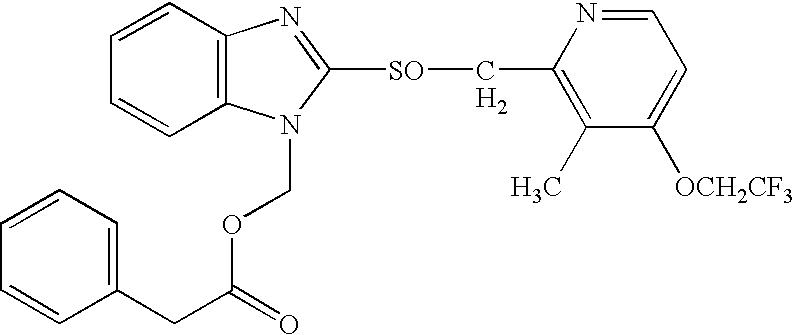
C12=C(N(COC(CC3=CC=CC=C3)=O)C([SO]CC3=C(C)C([OCH2CF3])=CC=N3)=N1)C=CC=C2.[H2]
